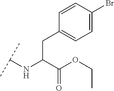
C(C(C(OCC)=O)NC(C)C)C1=CC=C(Br)C=C1
